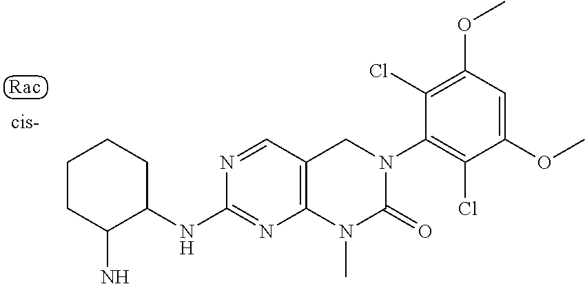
COC1=C(Cl)C(N2C(=O)N(C)C3=C(C2)C=NC(NC2C(N)CCCC2)=N3)=C(Cl)C(OC)=C1
